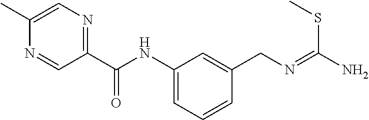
C1=C(C)N=CC(C(NC2=CC=CC(CN=C(N)SC)=C2)=O)=N1
